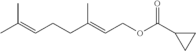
CC(=CCCC(=CCOC(C1CC1)=O)C)C
